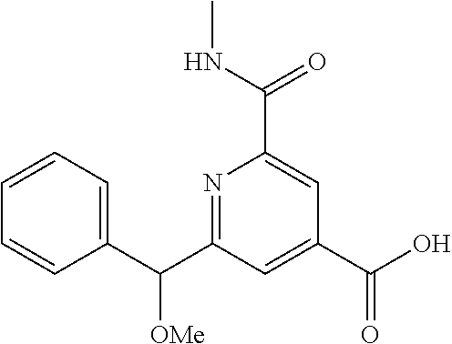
N1=C(C(C2=CC=CC=C2)[OMe])C=C(C(O)=O)C=C1C(NC)=O
